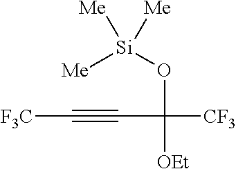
[F3C]C#CC([OEt])([CF3])O[Si]([Me])([Me])[Me]
